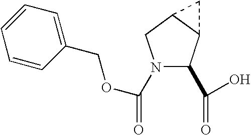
C1(COC(=O)N2C(C(=O)O)C3C(C2)C3)=CC=CC=C1
